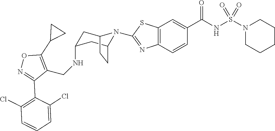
C1C2N(C3=NC4=C(C=C(C(NS(N5CCCCC5)(=O)=O)=O)C=C4)S3)C(CC2)CC1NCC1=C(C2CC2)ON=C1C1=C(Cl)C=CC=C1Cl
